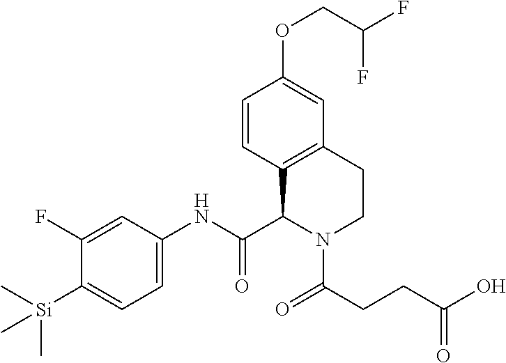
C1(F)=CC(NC(C2N(C(CCC(O)=O)=O)CCC3=C2C=CC(OCC(F)F)=C3)=O)=CC=C1[Si](C)(C)C
